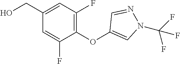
C1=C(F)C(OC2=CN(C(F)(F)F)N=C2)=C(F)C=C1CO
